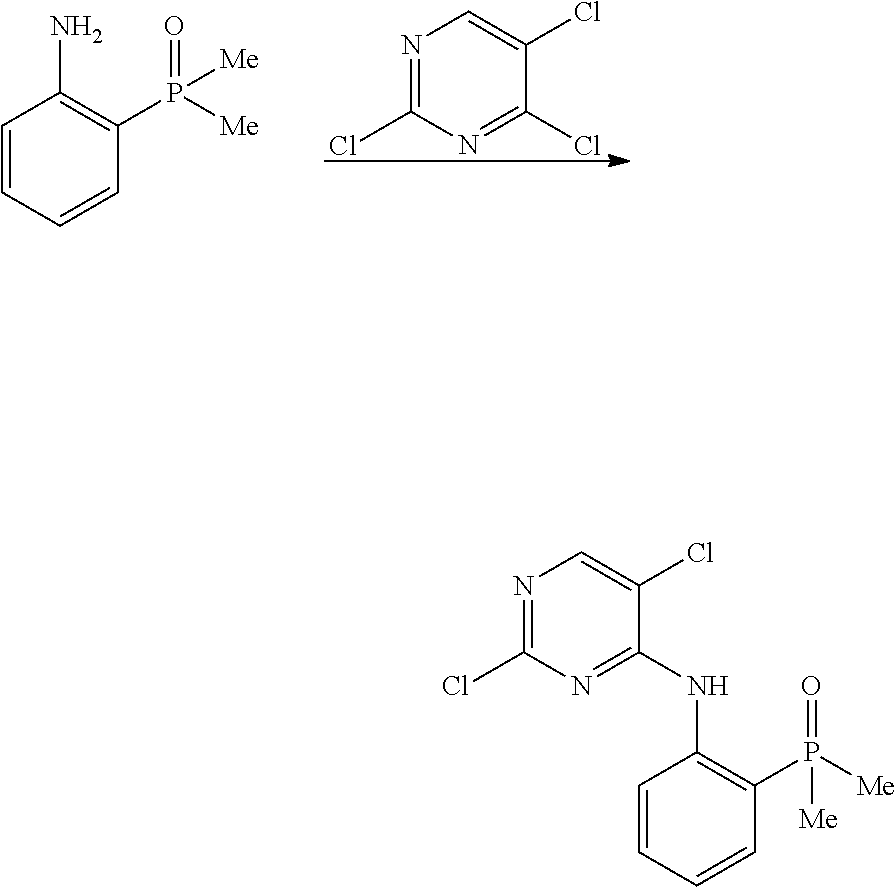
C1=CC=CC(P([Me])(=O)[Me])=C1N.N1=C(Cl)N=C(Cl)C(Cl)=C1.N1=C(Cl)N=C(NC2=C(P([Me])(=O)[Me])C=CC=C2)C(Cl)=C1
